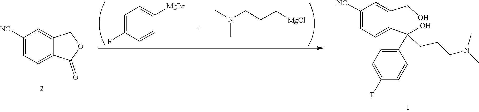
C1=C([NC])C=C2COC(=O)C2=C1.C1(C(O)(CCCN(C)C)C2=CC=C(F)C=C2)=CC=C([NC])C=C1CO.C1=CC([MgBr])=CC=C1F.CN(CCC[MgCl])C
